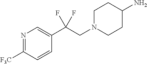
N1=C([F3C])C=CC(C(CN2CCC(N)CC2)(F)F)=C1
